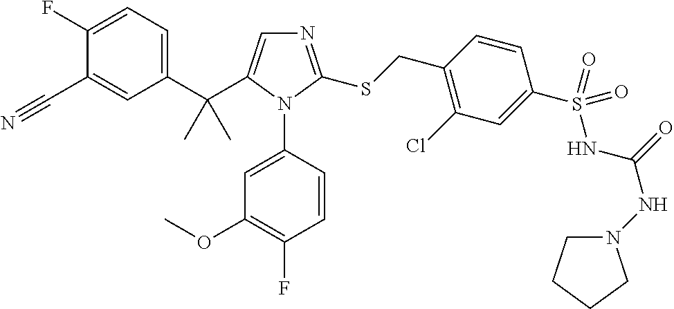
C1(C(C)(C)C2=CN=C(SCC3=C(Cl)C=C(S(NC(NN4CCCC4)=O)(=O)=O)C=C3)N2C2=CC(OC)=C(F)C=C2)=CC=C(F)C(C#N)=C1
